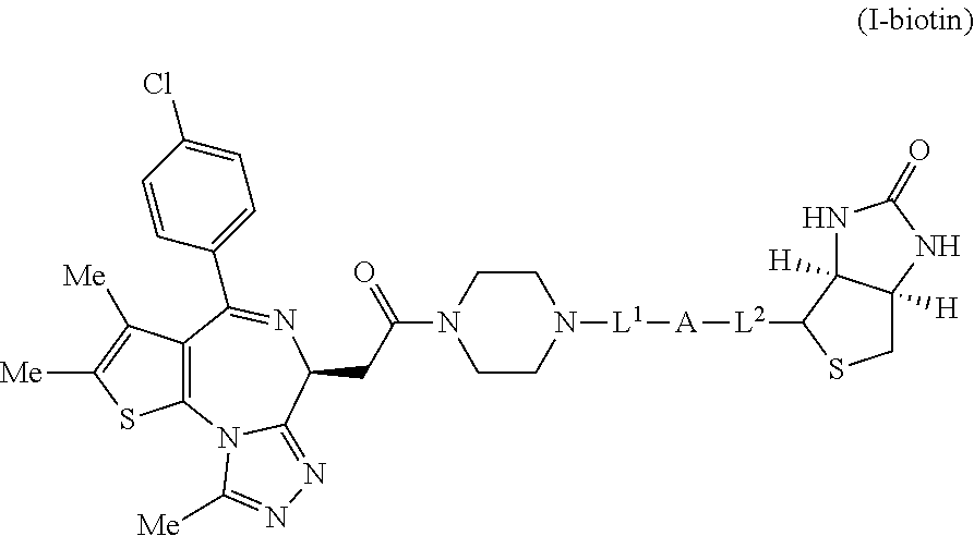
C12=C(N3C(=NN=C3[Me])C(CC(=O)N3CCN([L1][A][L2]C4SCC5([H])C4([H])NC(=O)N5)CC3)N=C1C1=CC=C(Cl)C=C1)SC([Me])=C2[Me]
